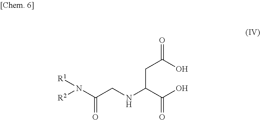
O=C(O)CC(NCC(N([R1])[R2])=O)C(O)=O
